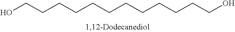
C(CCCCCCCCCCO)CO
